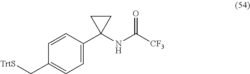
C1=CC(C[TrtS])=CC=C1C1(NC([CF3])=O)CC1
